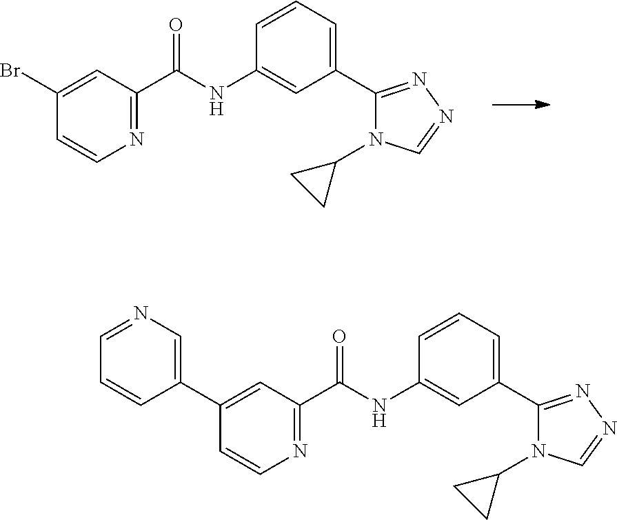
N1=C(C(NC2=CC(C3=NN=CN3C3CC3)=CC=C2)=O)C=C(Br)C=C1.N1=C(C(NC2=CC(C3=NN=CN3C3CC3)=CC=C2)=O)C=C(C2=CN=CC=C2)C=C1
